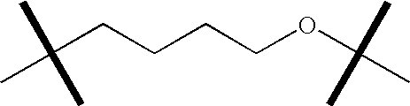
C(CCCCOC(C)(C)C)(C)(C)C
